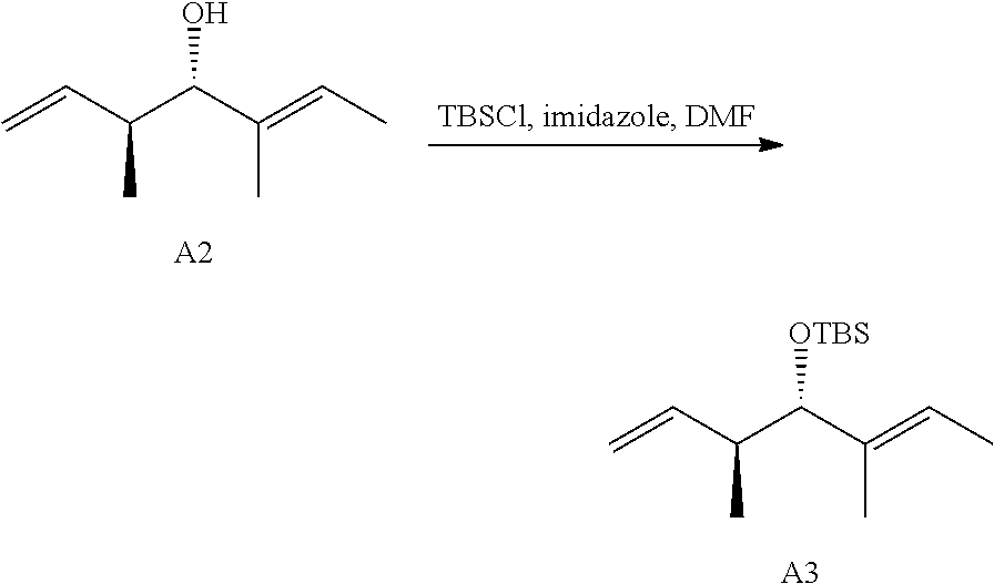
C=CC(C(C(=CC)C)O)C.[A2].C=CC(C(C(=CC)C)[OTBS])C.[A3]
